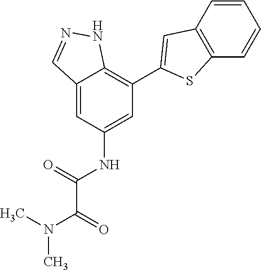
C12=CC(NC(=O)C(N(C)C)=O)=CC(C3=CC4=C(S3)C=CC=C4)=C1NN=C2
